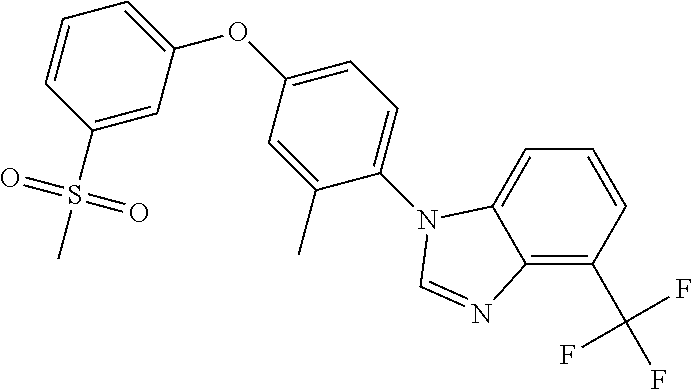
C1=C(S(C)(=O)=O)C=CC=C1OC1=CC=C(N2C3=CC=CC(C(F)(F)F)=C3N=C2)C(C)=C1
